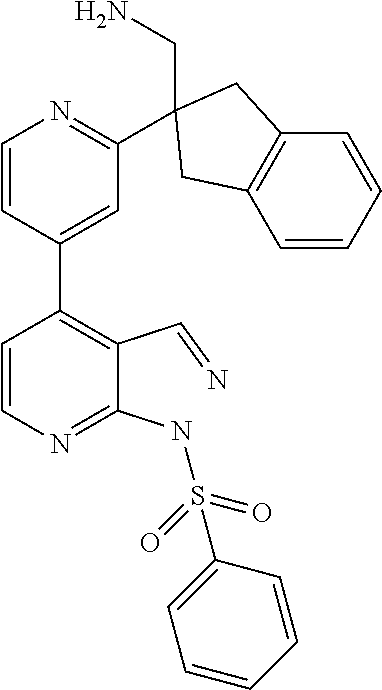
C1=CN=C(NS(=O)(=O)C2=CC=CC=C2)C(C=N)=C1C1=CC(C2(CN)CC3=C(C=CC=C3)C2)=NC=C1
